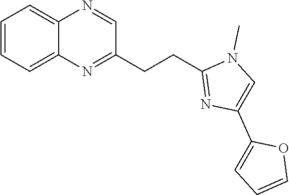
C1(CCC2=NC3=CC=CC=C3N=C2)=NC(C2=CC=CO2)=CN1C
